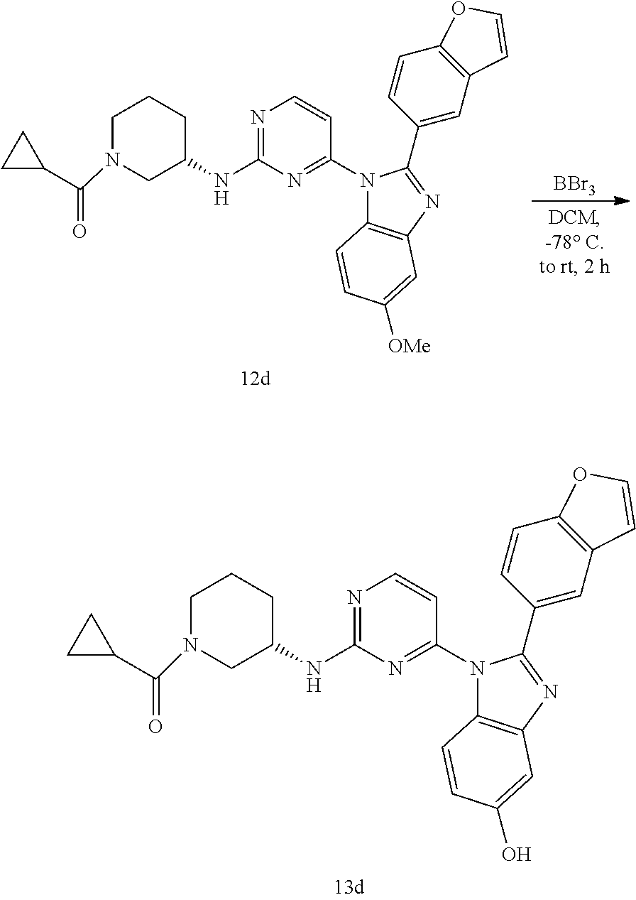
N1=C(NC2CCCN(C(C3CC3)=O)C2)N=C(N2C3=C(N=C2C2=CC4=C(C=C2)OC=C4)C=C([OMe])C=C3)C=C1.[BBr3].N1=C(NC2CCCN(C(C3CC3)=O)C2)N=C(N2C3=C(N=C2C2=CC4=C(C=C2)OC=C4)C=C(O)C=C3)C=C1
